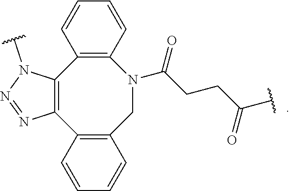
C12=C(C3=C(CN(C(CCC(=O)C)=O)C4=C1C=CC=C4)C=CC=C3)N=NN2C
